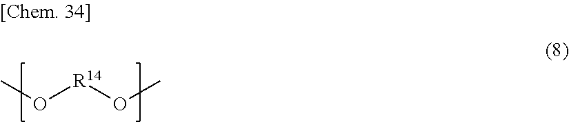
CO[R14]OC
